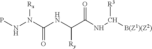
PNN(C(NC(C(NC([B(Z1)(Z2)])[R3])=O)[Ry])=O)[Rx]
